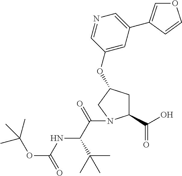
C1(C(O)=O)CC(OC2=CC(C3=COC=C3)=CN=C2)CN1C(C(C(C)(C)C)NC(OC(C)(C)C)=O)=O
